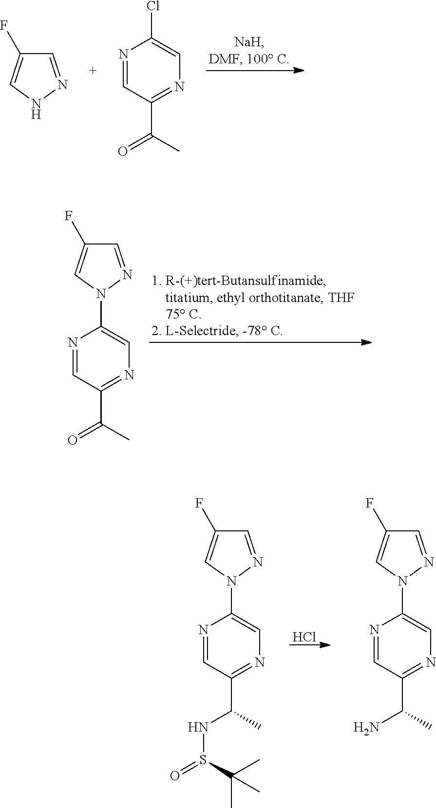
C1=NNC=C1F.N1=CC(C(C)=O)=NC=C1Cl.N1=CC(C(C)=O)=NC=C1N1N=CC(F)=C1.Cl.N1=CC(C(C)NS(=O)C(C)(C)C)=NC=C1N1N=CC(F)=C1.N1=CC(C(C)N)=NC=C1N1N=CC(F)=C1
